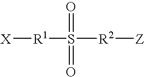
[X][R1]S([R2][Z])(=O)=O
